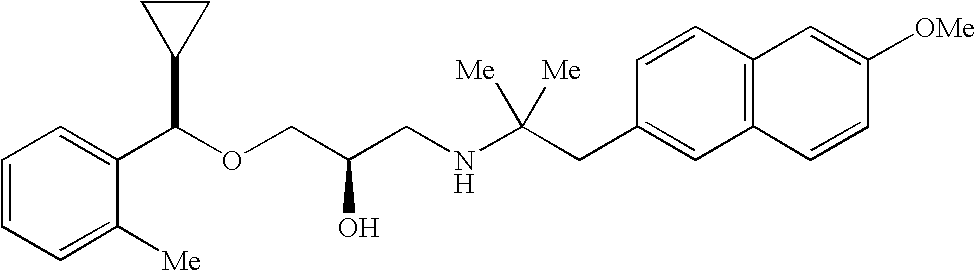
C1=C([Me])C(C(OCC(CNC(CC2=CC3=C(C=C2)C=C([OMe])C=C3)([Me])[Me])O)C2CC2)=CC=C1
